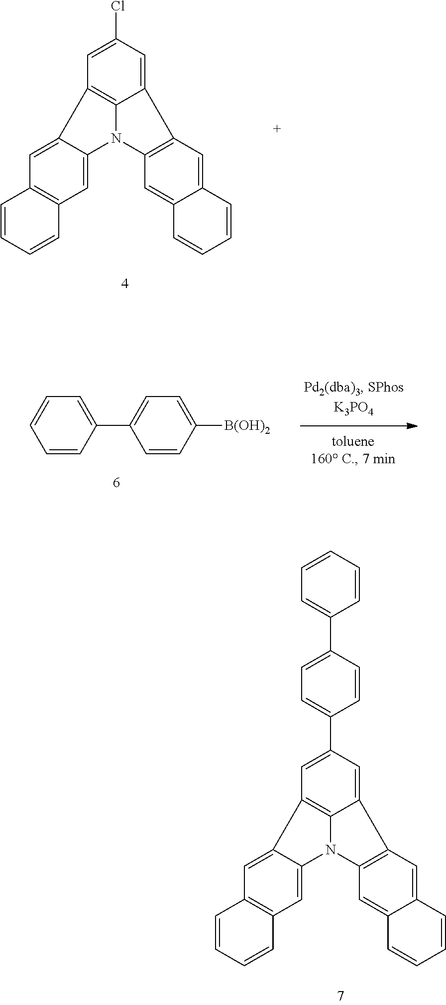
C1=C(C2=CC=C(C3=CC=CC=C3)C=C2)C=C2C3=C1C1=CC4=C(C=C1N3C1=C2C=C2C(=C1)C=CC=C2)C=CC=C4.C1=C(Cl)C=C2C3=C1C1=CC4=C(C=C1N3C1=C2C=C2C(=C1)C=CC=C2)C=CC=C4.C1=CC(C2=CC=C([B(OH)2])C=C2)=CC=C1
